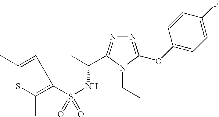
N1=C(OC2=CC=C(F)C=C2)N(CC)C(C(C)NS(=O)(=O)C2=C(C)SC(C)=C2)=N1
